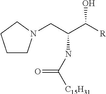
C1CN(CC(C([R])O)NC([C15H31])=O)CC1
